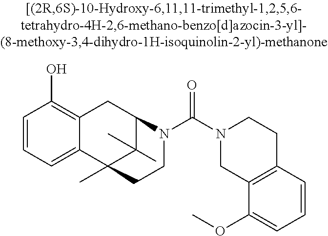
C1=CC=C2C(=C1O)CC1C(C)(C)C2(C)CCN1C(N1CC2=C(CC1)C=CC=C2OC)=O
